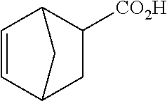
C1=CC2C([CO2H])CC1C2
